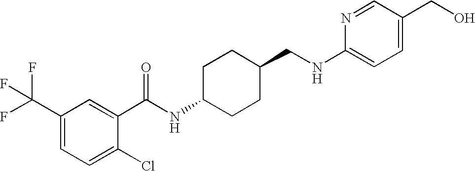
C1(C(F)(F)F)=CC=C(Cl)C(C(NC2CCC(CNC3=CC=C(CO)C=N3)CC2)=O)=C1
